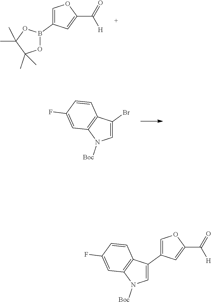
C1=C(B2OC(C)(C)C(C)(C)O2)C=C(C(=O)[H])O1.C1=C(Br)C2=C(N1[Boc])C=C(F)C=C2.C1=C(C2=COC(C(=O)[H])=C2)C2=C(N1[Boc])C=C(F)C=C2
